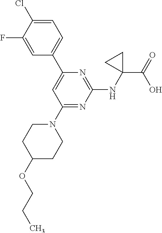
C1=C(Cl)C(F)=CC(C2=CC(N3CCC(OCCC)CC3)=NC(NC3(C(=O)O)CC3)=N2)=C1
